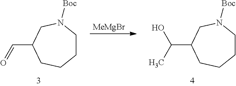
[MeMgBr].C1CN([Boc])CC(C=O)CC1.C1CN([Boc])CC(C(C)O)CC1
